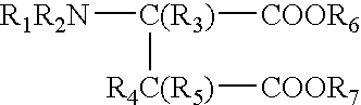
[R1R2N][C(R3)]([COOR6])[R4C(R5)][COOR7]
